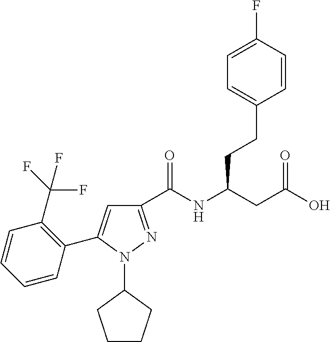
C1(C(NC(CC(=O)O)CCC2=CC=C(F)C=C2)=O)=NN(C2CCCC2)C(C2=C(C(F)(F)F)C=CC=C2)=C1
